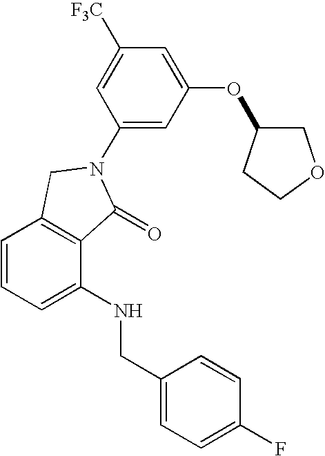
C1=CC=C(NCC2=CC=C(F)C=C2)C2=C1CN(C1=CC(OC3COCC3)=CC([F3C])=C1)C2=O
